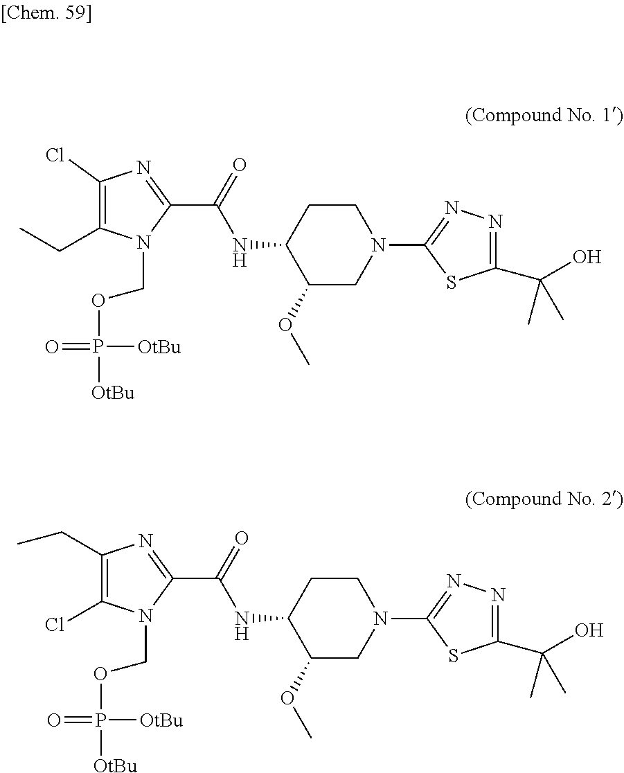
C1(OC)CN(C2=NN=C(C(O)(C)C)S2)CCC1NC(C1=NC(Cl)=C(CC)N1COP([OtBu])([OtBu])=O)=O.C1(OC)CN(C2=NN=C(C(O)(C)C)S2)CCC1NC(C1=NC(CC)=C(Cl)N1COP([OtBu])([OtBu])=O)=O
